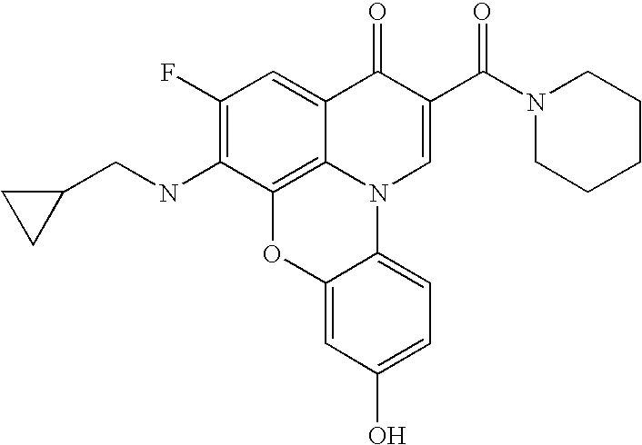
C1(F)=C(NCC2CC2)C2=C3C(=C1)C(=O)C(C(=O)N1CCCCC1)=CN3C1=CC=C(O)C=C1O2
